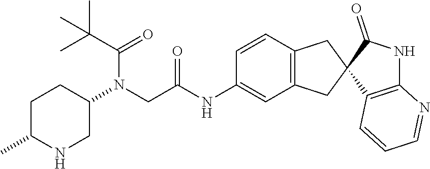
CC(C(=O)N(C1CNC(C)CC1)CC(=O)NC1=CC2=C(C=C1)CC1(C3=C(N=CC=C3)NC1=O)C2)(C)C
